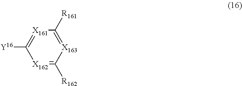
[X162]1=C([R162])[X163]=C([R161])[X161]=C1[Y16]
